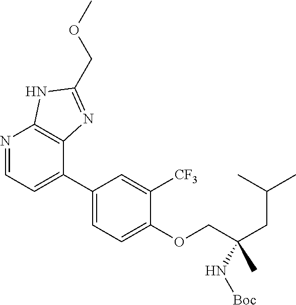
C1(C2=CC=NC3=C2N=C(COC)N3)=CC=C(OCC(CC(C)C)(C)N[Boc])C([CF3])=C1
